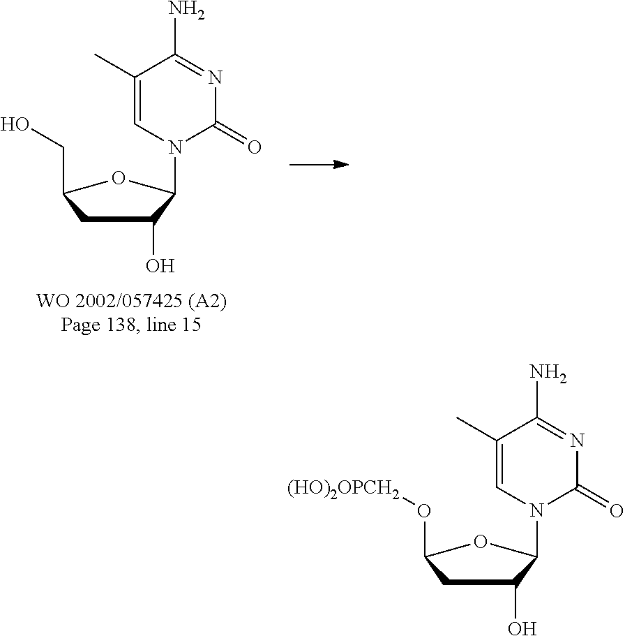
C1(O)CC(O[(HO)2OPCH2])OC1N1C=C(C)C(N)=NC1=O.C1(O)CC(CO)OC1N1C=C(C)C(N)=NC1=O
